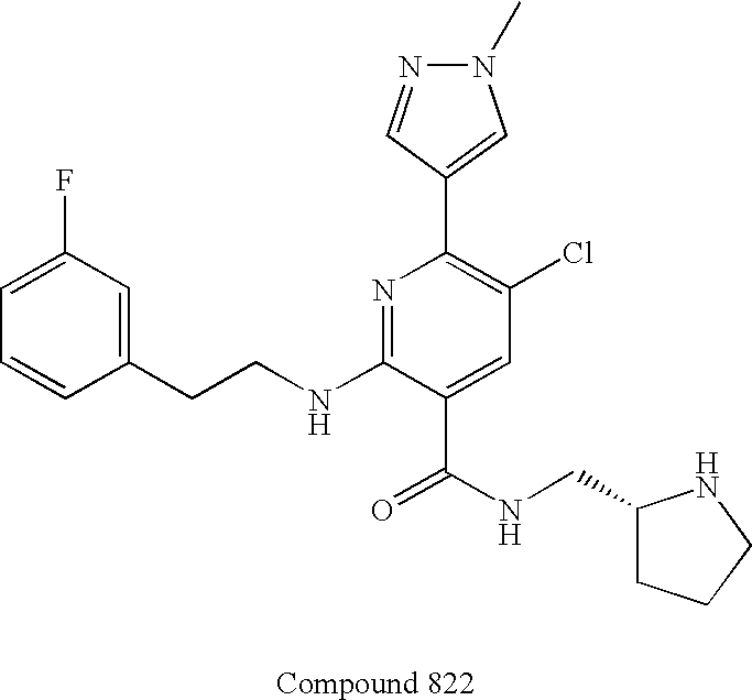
C1=CC(CCNC2=NC(C3=CN(C)N=C3)=C(Cl)C=C2C(NCC2CCCN2)=O)=CC(F)=C1
